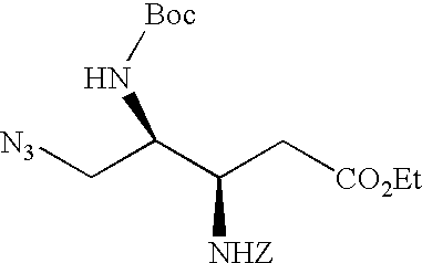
[N3]CC(C(C[CO2Et])[NHZ])N[Boc]
